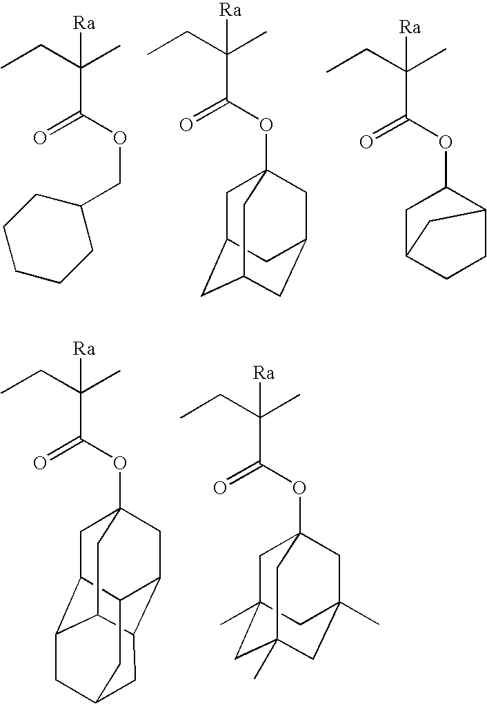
[Ra]C(CC)(C)C(OCC1CCCCC1)=O.[Ra]C(CC)(C)C(OC12CC3CC(CC(C1)C3)C2)=O.[Ra]C(CC)(C)C(OC1CC2CCC1C2)=O.[Ra]C(CC)(C)C(OC12CC3C4CC5CC(C(C1)C3C5)C4C2)=O.[Ra]C(CC)(C)C(OC12CC3(C)CC(C)(CC(C)(C1)C3)C2)=O
